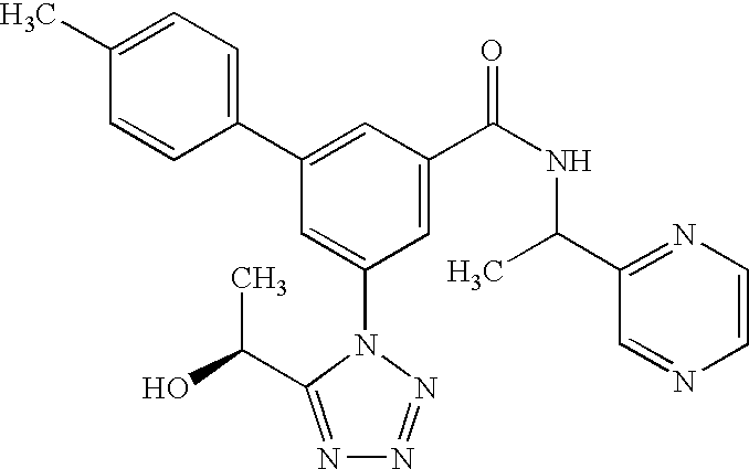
C1(C2=CC(C(NC(C3=NC=CN=C3)C)=O)=CC(N3C(C(C)O)=NN=N3)=C2)=CC=C(C)C=C1
